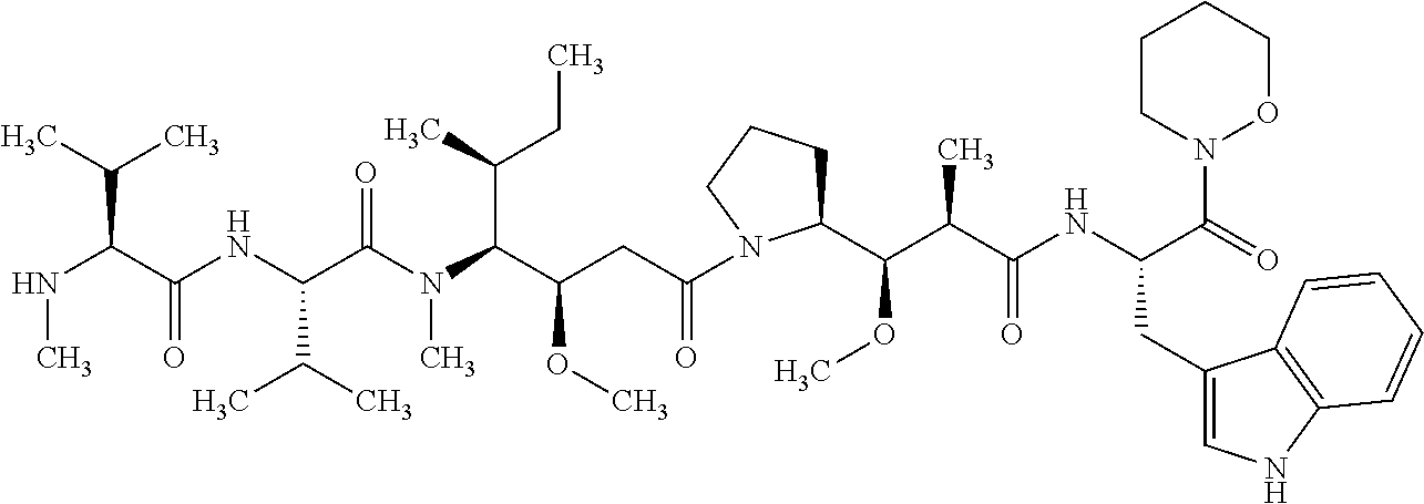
N(C(C(NC(C(N(C(C(CC(=O)N1C(C(C(C(NC(C(=O)N2OCCCC2)CC2=CNC3=C2C=CC=C3)=O)C)OC)CCC1)OC)C(C)CC)C)=O)C(C)C)=O)C(C)C)C
